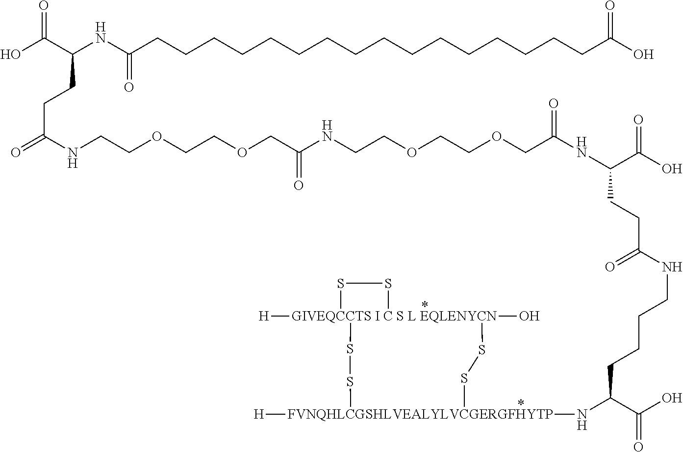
[GIVEQCCTS I C S L EQLENYCN]12([H])(O)(SS[FVNQHLCGSHLVEALYLVCGERGFHYTP]([H])(NC(C(O)=O)CCCCNC(CCC(NC(COCCOCCNC(COCCOCCNC(=O)CCC(C(O)=O)NC(CCCCCCCCCCCCCCCCC(O)=O)=O)=O)=O)C(O)=O)=O)SS1)SS2
